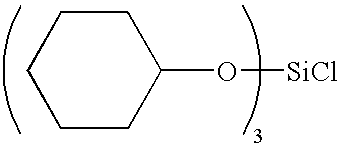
C1CCCCC1O[SiCl]
